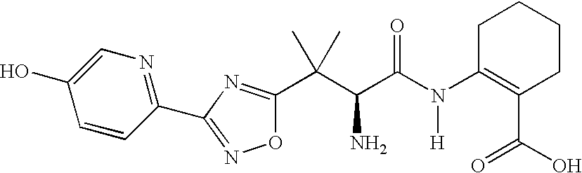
C1CC(N(C(C(C(C2=NC(C3=NC=C(O)C=C3)=NO2)(C)C)N)=O)[H])=C(C(O)=O)CC1
